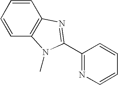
C1=CC=CC2=C1N(C)C(C1=NC=CC=C1)=N2
